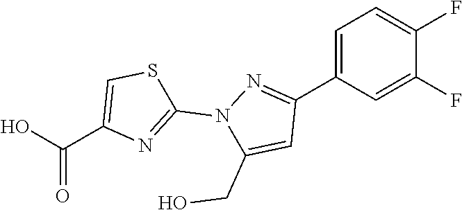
C1=C(C2=NN(C3=NC(C(=O)O)=CS3)C(CO)=C2)C=C(F)C(F)=C1
